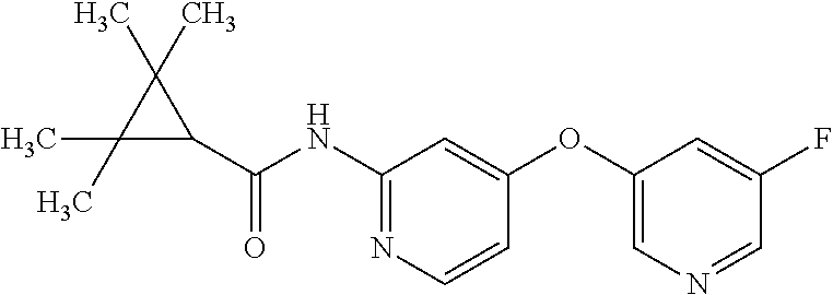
C1(C(=O)NC2=NC=CC(OC3=CN=CC(F)=C3)=C2)C(C)(C)C1(C)C
